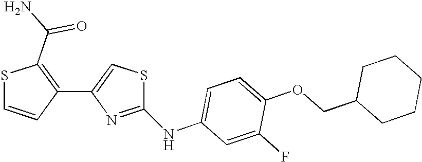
S1C=CC(C2=CSC(NC3=CC=C(OCC4CCCCC4)C(F)=C3)=N2)=C1C(N)=O
